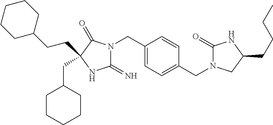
C1(=N)N(CC2=CC=C(CN3C(=O)NC(CCCC)C3)C=C2)C(=O)C(CCC2CCCCC2)(CC2CCCCC2)N1
